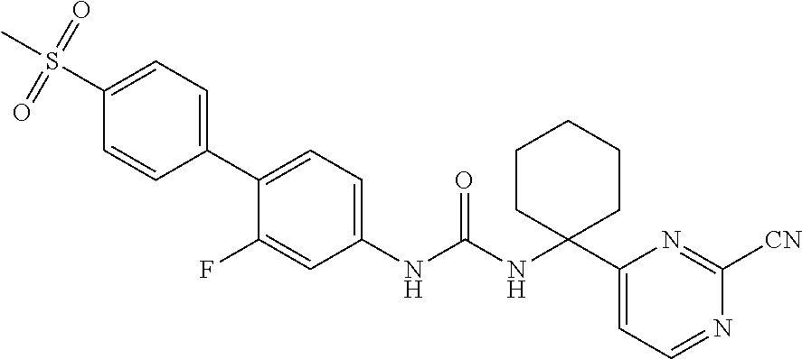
C1(NC(NC2(C3=CC=NC([CN])=N3)CCCCC2)=O)=CC=C(C2=CC=C(S(C)(=O)=O)C=C2)C(F)=C1
